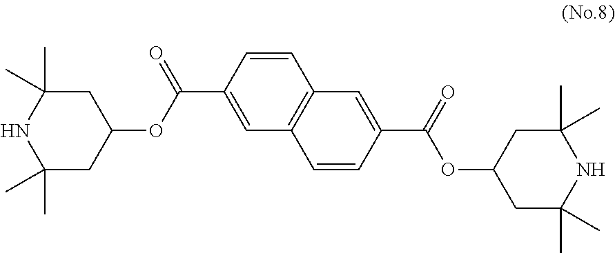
N1C(C)(C)CC(OC(C2=CC3=C(C=C2)C=C(C(OC2CC(C)(C)NC(C)(C)C2)=O)C=C3)=O)CC1(C)C
